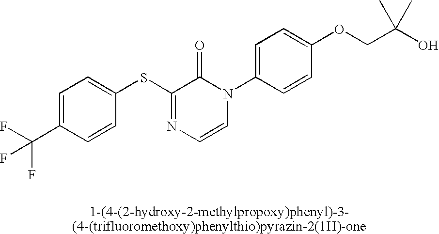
S(C1=NC=CN(C2=CC=C(OCC(O)(C)C)C=C2)C1=O)C1=CC=C(C(F)(F)F)C=C1
